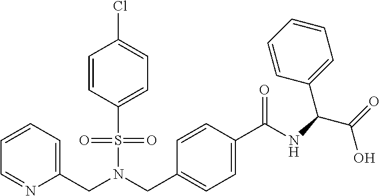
C1=C(S(N(CC2=CC=C(C(=O)NC(C(=O)O)C3=CC=CC=C3)C=C2)CC2=CC=CC=N2)(=O)=O)C=CC(Cl)=C1
